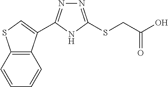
C(CSC1=NN=C(C2=CSC3=C2C=CC=C3)N1)(=O)O
